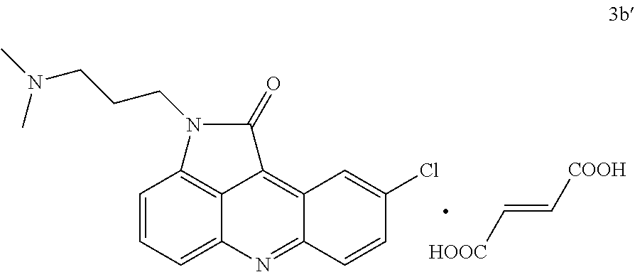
C1=CC=C2C3=C1N(CCCN(C)C)C(=O)C3=C1C(=N2)C=CC(Cl)=C1.[HOOC]C=C[COOH]
